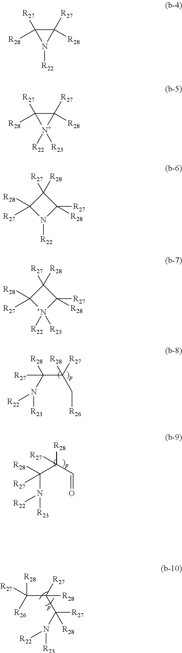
[R27]C([R28])(N([R22])[R23])C([R28])([R27])C[R26].[R27]C([R28])(N([R22])[R23])C([R27])([R28])C=O.C(C([R27])([R28])C([R28])([R27])N([R23])[R22])([R28])([R27])[R26].C1([R28])([R27])C([R28])([R27])N1[R22].C1([R28])([R27])C([R28])([R27])[N+]1([R22])[R23].C1([R27])([R28])C([R28])([R27])N([R22])C1([R28])[R27].C1([R27])([R28])C([R28])([R27])[N+]([R22])([R23])C1([R28])[R27]
